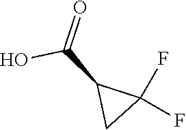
OC(C1CC1(F)F)=O
